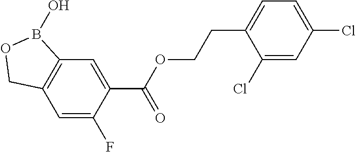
C12=C(C=C(F)C(C(OCCC3=CC=C(Cl)C=C3Cl)=O)=C1)COB2O
